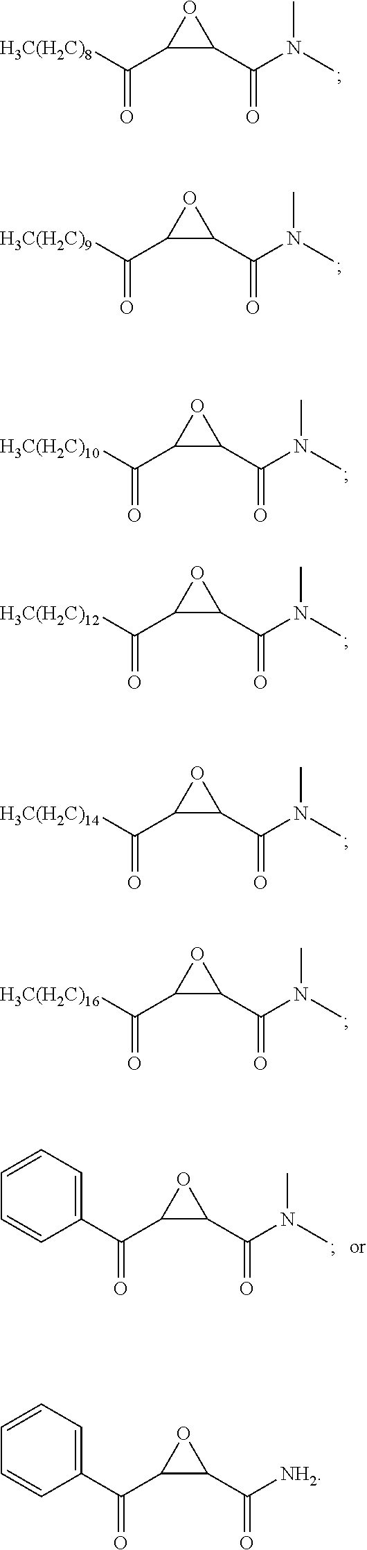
[H3C(H2C)8]C(C1C(C(=O)N(C)C)O1)=O.[H3C(H2C)9]C(C1C(C(=O)N(C)C)O1)=O.[H3C(H2C)10]C(C1C(C(=O)N(C)C)O1)=O.[H3C(H2C)12]C(C1C(C(=O)N(C)C)O1)=O.[H3C(H2C)14]C(C1C(C(=O)N(C)C)O1)=O.[H3C(H2C)16]C(C1C(C(=O)N(C)C)O1)=O.C1(C(C2C(C(=O)N(C)C)O2)=O)=CC=CC=C1.C1(C(C2C(C(=O)[NH2])O2)=O)=CC=CC=C1
